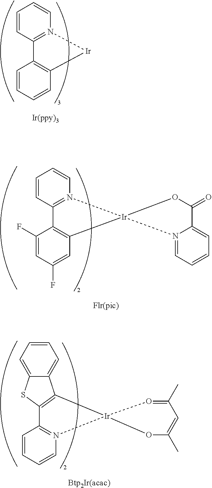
C1=CC2=N(C=C1)[Ir]C1=C2C=CC=C1.C1=CC2=N(C=C1)[Ir]1(C3=C2C(F)=CC(F)=C3)OC(=O)C2=CC=CC=N12.C1=CC=C2C(=C1)C1=C(S2)C2=N(C=CC=C2)[Ir]12O=C(C)C=C(C)O2
